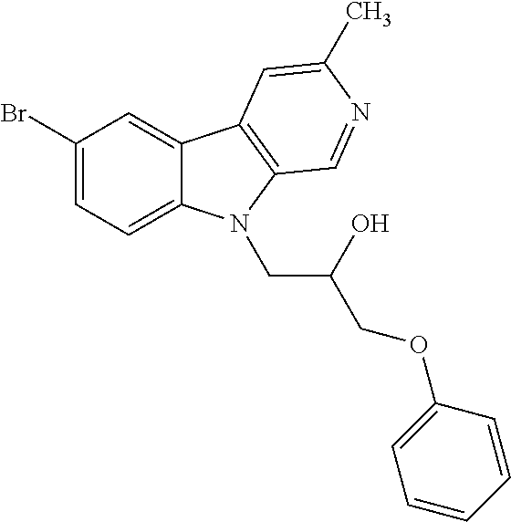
C1(Br)=CC=C2C(=C1)C1=C(N2CC(O)COC2=CC=CC=C2)C=NC(C)=C1
